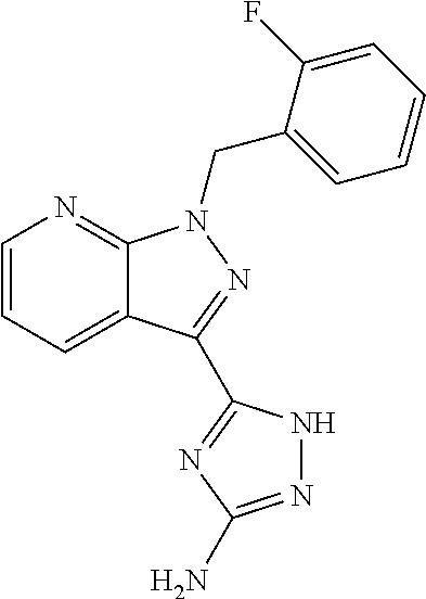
C12=CC=CN=C1N(CC1=CC=CC=C1F)N=C2C1=NC(N)=NN1
